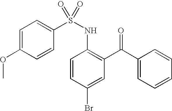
C1(S(NC2=C(C(C3=CC=CC=C3)=O)C=C(Br)C=C2)(=O)=O)=CC=C(OC)C=C1
